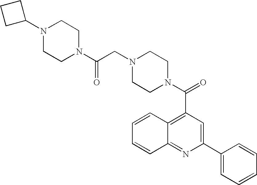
C1(C2=CC(C(=O)N3CCN(CC(N4CCN(C5CCC5)CC4)=O)CC3)=C3C(=N2)C=CC=C3)=CC=CC=C1
